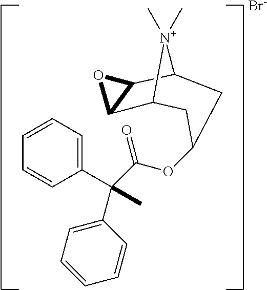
C1=CC=C(C(C(OC2CC3C4C(C(C2)[N+]3(C)C)O4)=O)(C2=CC=CC=C2)C)C=C1.[Br-]
